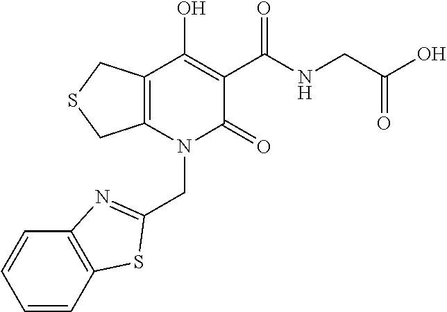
C(N1C(=O)C(C(NCC(O)=O)=O)=C(O)C2=C1CSC2)C1=NC2=C(C=CC=C2)S1
